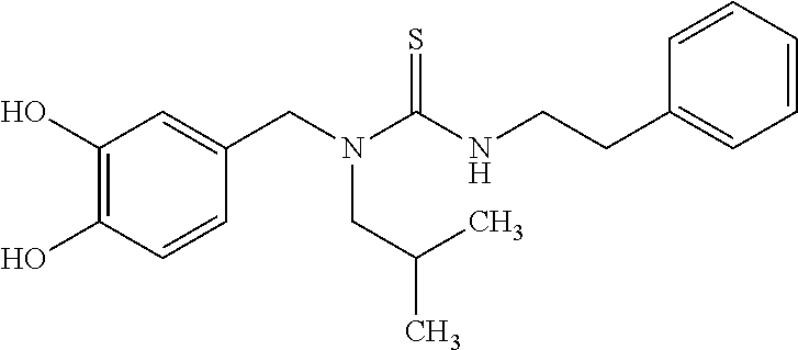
C1(O)=C(O)C=CC(CN(C(NCCC2=CC=CC=C2)=S)CC(C)C)=C1
